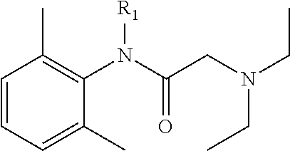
C1=CC=C(C)C(N(C(=O)CN(CC)CC)[R1])=C1C
